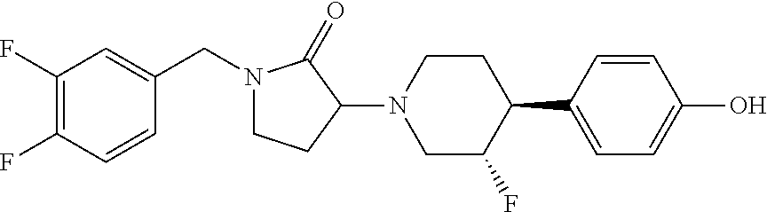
N1(CC2=CC(F)=C(F)C=C2)CCC(N2CC(F)C(C3=CC=C(O)C=C3)CC2)C1=O
